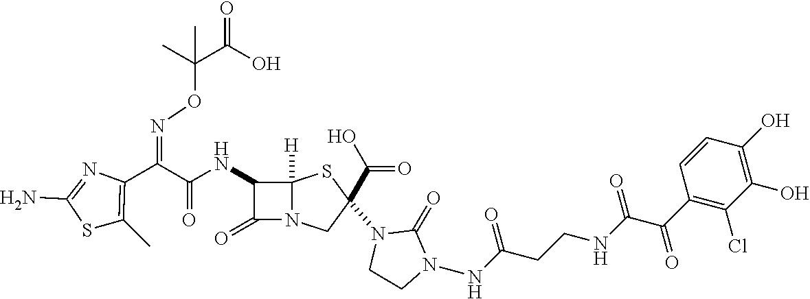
C(=O)(NC1C(=O)N2C1([H])SC(N1CCN(NC(CCNC(=O)C(C3=C(Cl)C(O)=C(O)C=C3)=O)=O)C1=O)(C(O)=O)C2)C(C1=C(C)SC(N)=N1)=NOC(C(O)=O)(C)C
